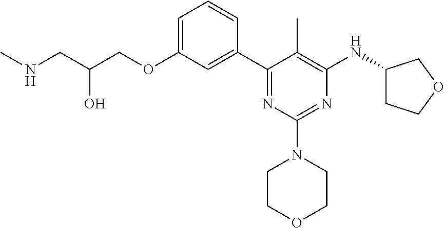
C1=C(OCC(CNC)O)C=C(C2=NC(N3CCOCC3)=NC(NC3CCOC3)=C2C)C=C1
